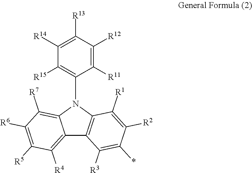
C1([R11])=C([R12])C([R13])=C([R14])C([R15])=C1N1C2=C([R7])C([R6])=C([R5])C([R4])=C2C2=C1C([R1])=C([R2])C(*)=C2[R3]
